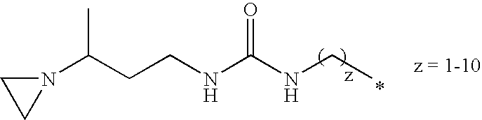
N1(C(CCNC(NCC)=O)C)CC1
